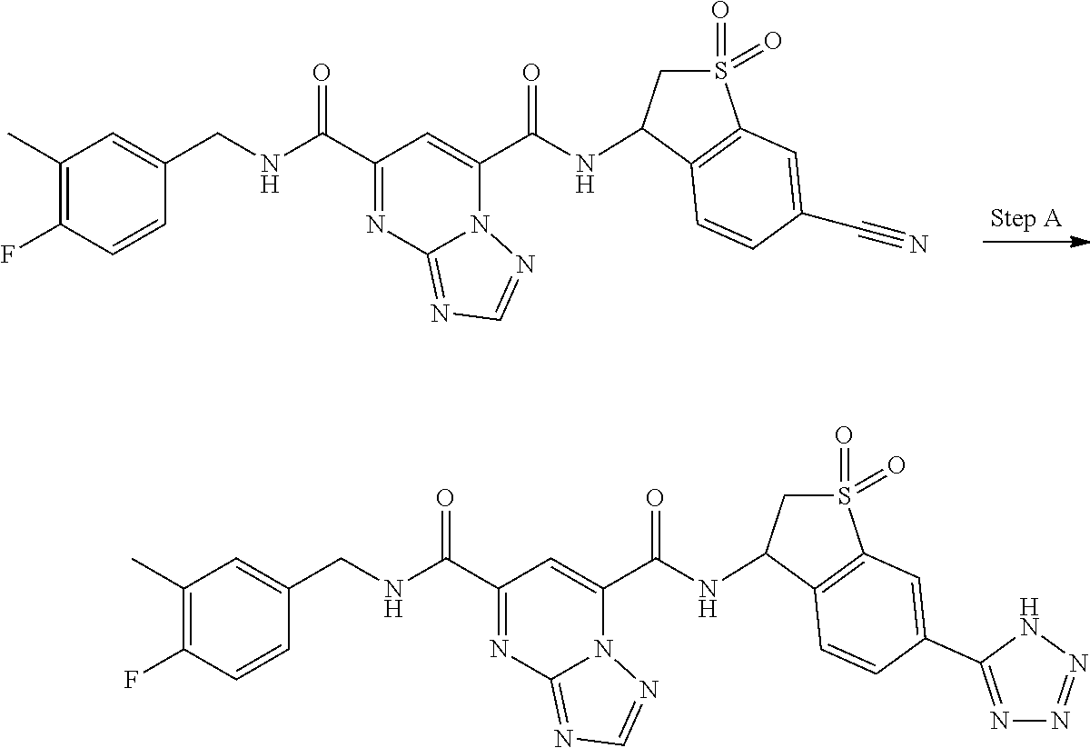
C1(C)=C(F)C=CC(CNC(C2=NC3=NC=NN3C(C(NC3CS(=O)(=O)C4=C3C=CC(C#N)=C4)=O)=C2)=O)=C1.C1(C)=C(F)C=CC(CNC(C2=NC3=NC=NN3C(C(NC3CS(=O)(=O)C4=C3C=CC(C3=NN=NN3)=C4)=O)=C2)=O)=C1
